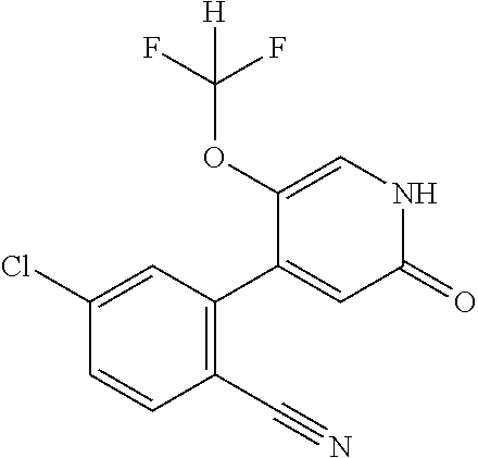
C1(Cl)=CC(C2=CC(=O)NC=C2OC(F)(F)[H])=C(C#N)C=C1
